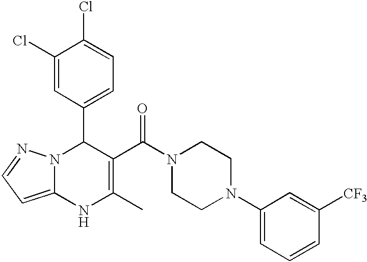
C1(Cl)=CC(C2N3C(=CC=N3)NC(C)=C2C(N2CCN(C3=CC=CC([CF3])=C3)CC2)=O)=CC=C1Cl
